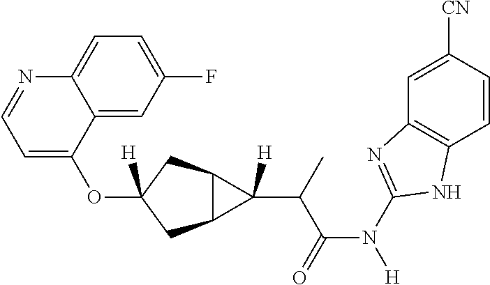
C1=C(OC2([H])CC3C(C2)C3(C(C(N(C2=NC3=C(N2)C=CC([CN])=C3)[H])=O)C)[H])C2=CC(F)=CC=C2N=C1
